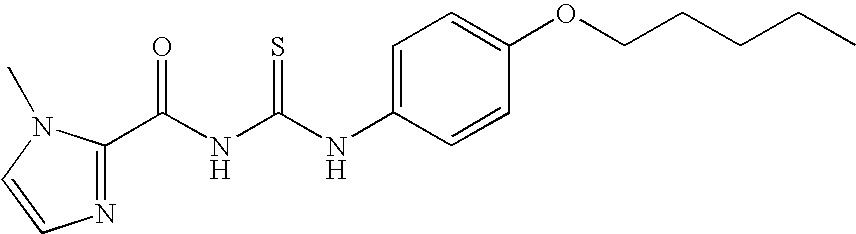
C(NC(NC1=CC=C(OCCCCC)C=C1)=S)(=O)C1=NC=CN1C
